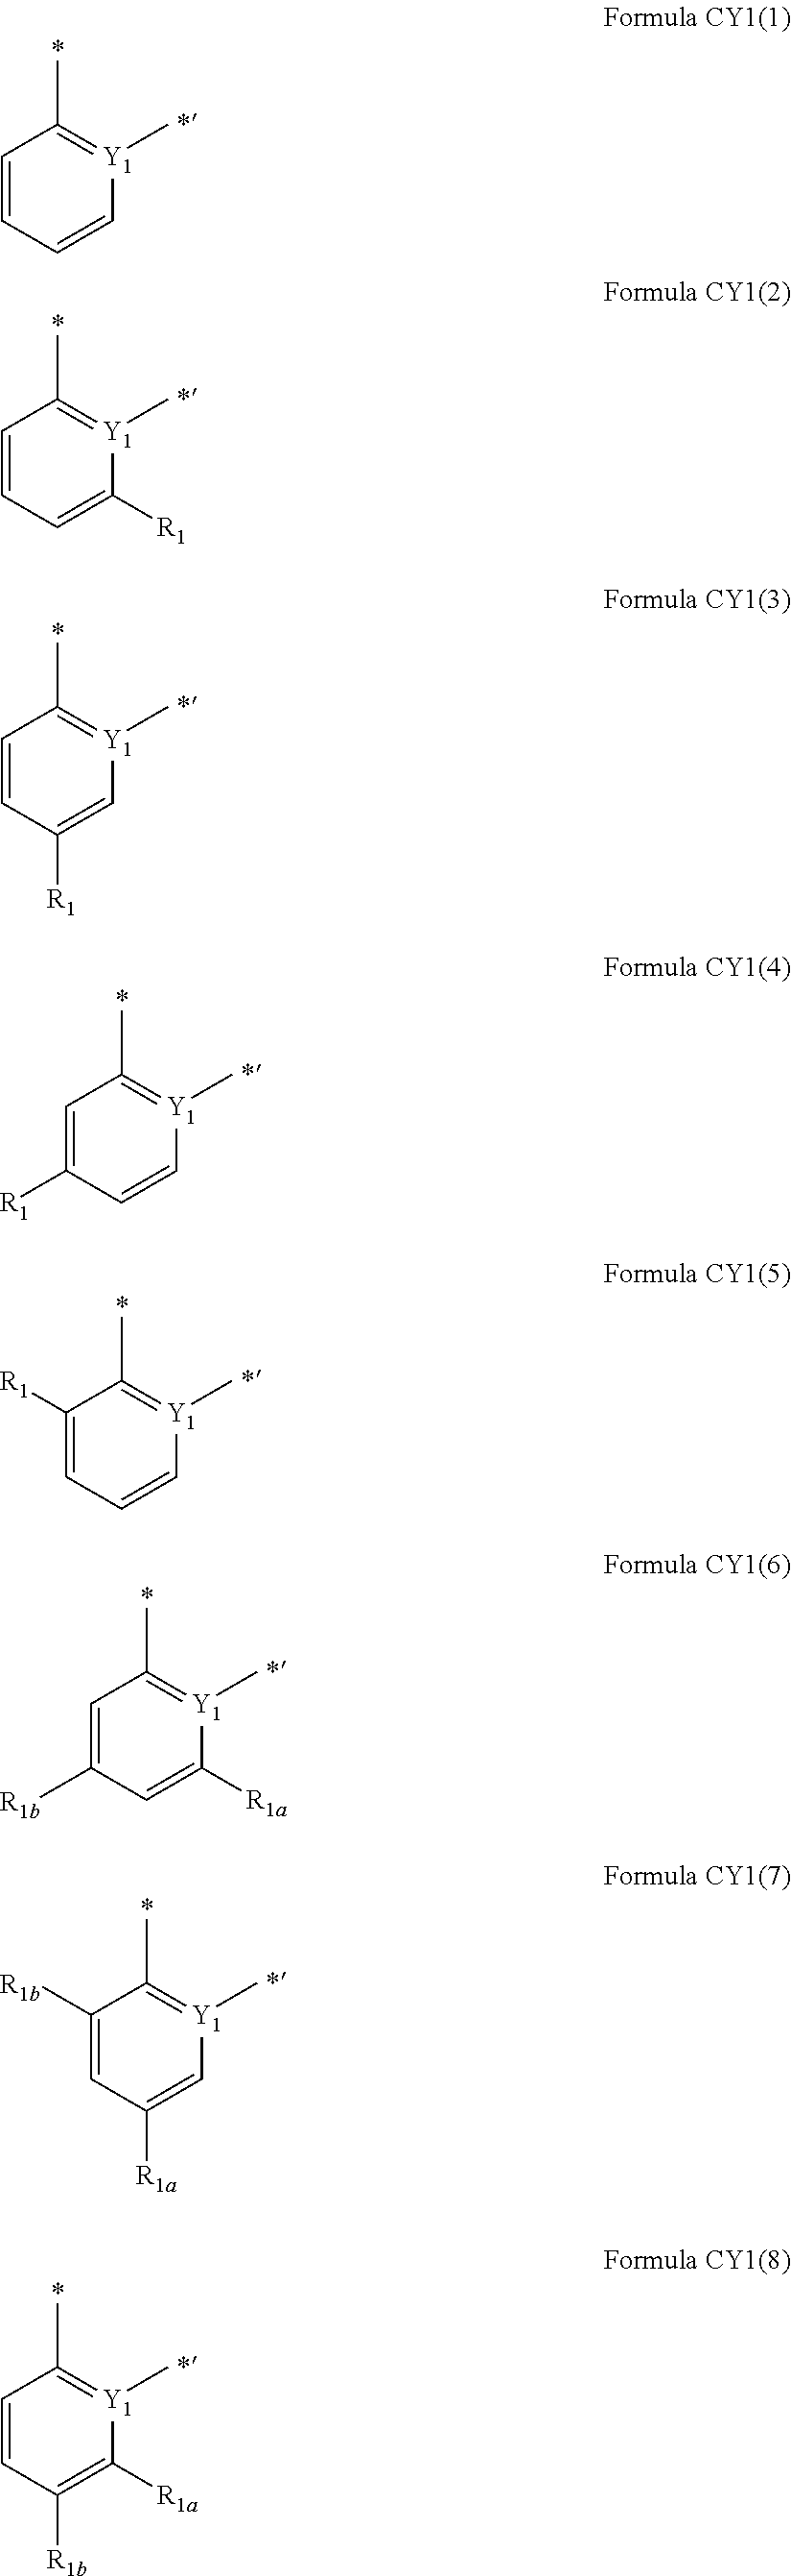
C1=CC=C([R1])[Y1](C)=C1C.C1=CC([R1])=C[Y1](C)=C1C.C1=C([R1])C=C[Y1](C)=C1C.C1([R1])=CC=C[Y1](C)=C1C.C1=C([R1b])C=C([R1a])[Y1](C)=C1C.C1([R1b])=CC([R1a])=C[Y1](C)=C1C.C1=CC([R1b])=C([R1a])[Y1](C)=C1C.C1=CC=C[Y1](C)=C1C
